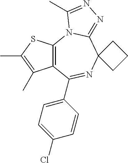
C12=C(N3C(=NN=C3C)C3(N=C1C1=CC=C(Cl)C=C1)CCC3)SC(C)=C2C
